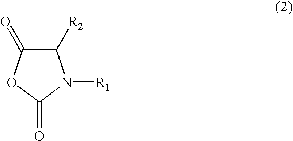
C1([R2])C(=O)OC(=O)N1[R1]
